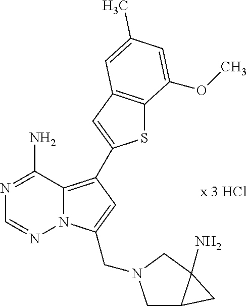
S1C2=C(C=C1C1=C3N(N=CN=C3N)C(CN3CC4C(N)(C3)C4)=C1)C=C(C)C=C2OC
